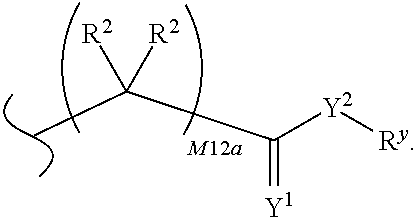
CC(C(=[Y1])[Y2][Ry])([R2])[R2]
